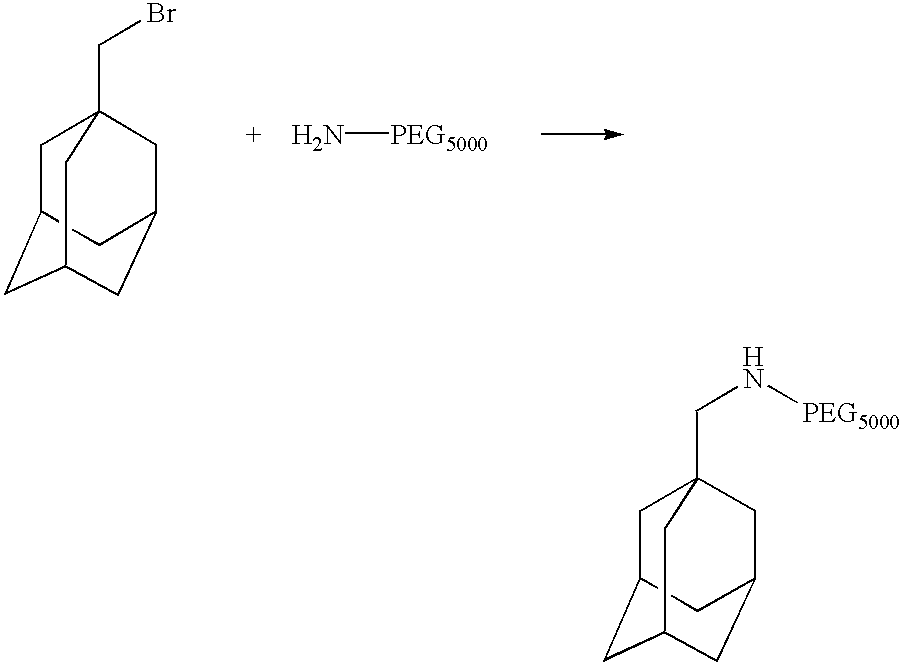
C1C2CC3CC(CC1(CBr)C3)C2.[+    H2N][PEG5000].C1C2CC3CC(CC1(CN[PEG5000])C3)C2
